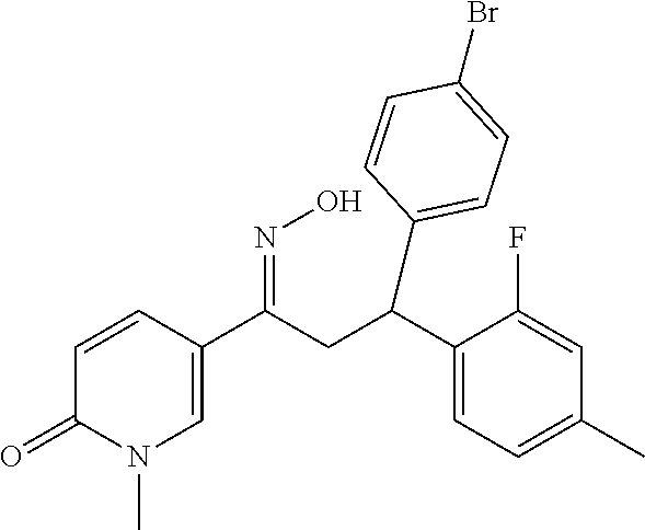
C(C1=CC=C(C)C=C1F)(CC(C1=CN(C)C(=O)C=C1)=NO)C1=CC=C(Br)C=C1
